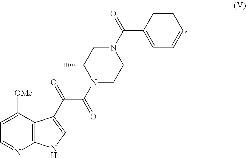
C12=C(C([OMe])=CC=N1)C(C(=O)C(=O)N1CCN(C(C3=CC=CC=C3)=O)CC1C)=CN2
